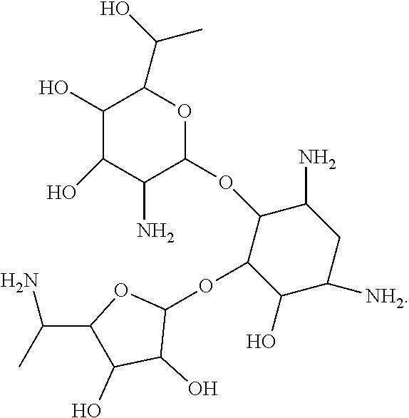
C1(O)C(O)C(N)C(OC2C(OC3OC(C(C)N)C(O)C3O)C(O)C([NH2])CC2N)OC1C(O)C
